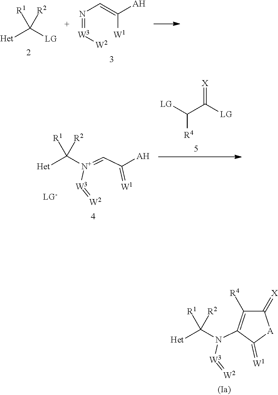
[Het]C([LG])([R1])[R2].N(=[W3][W2])C=C([W1])[AH].[W2]=[W3][N+](=CC(=[W1])[AH])C([Het])([R1])[R2].C(C(=[X])[LG])([R4])[LG].[W2]=[W3]N(C([Het])([R1])[R2])C1=C([R4])C(=[X])[A]C1=[W1]
